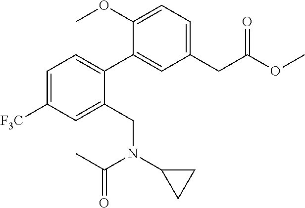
C1=C([F3C])C=C(CN(C2CC2)C(C)=O)C(C2=CC(CC(=O)OC)=CC=C2OC)=C1
